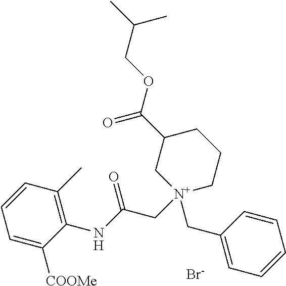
[Br-].C1=CC(C)=C(NC(C[N+]2(CC3=CC=CC=C3)CCCC(C(OCC(C)C)=O)C2)=O)C([COOMe])=C1
